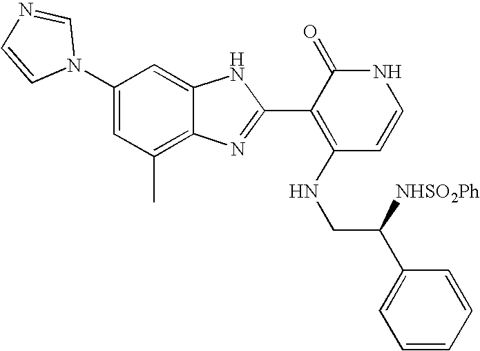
C1(C)=C2C(=CC(N3C=NC=C3)=C1)NC(C1=C(NCC(C3=CC=CC=C3)[NHSO2Ph])C=CNC1=O)=N2
